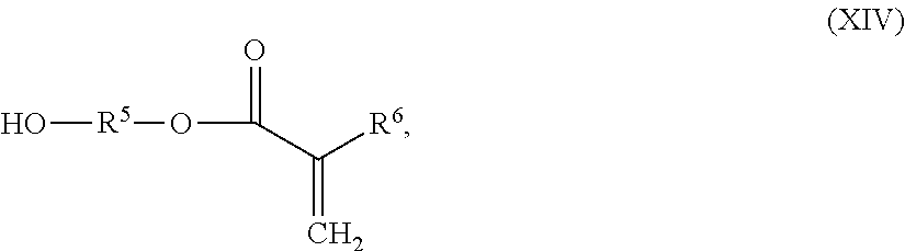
O[R5]OC(=O)C([R6])=C
